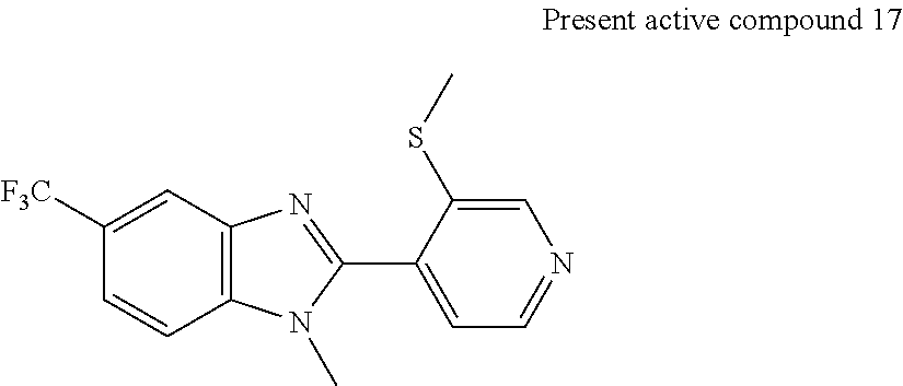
C12=C(C=C([F3C])C=C1)N=C(C1=CC=NC=C1SC)N2C
